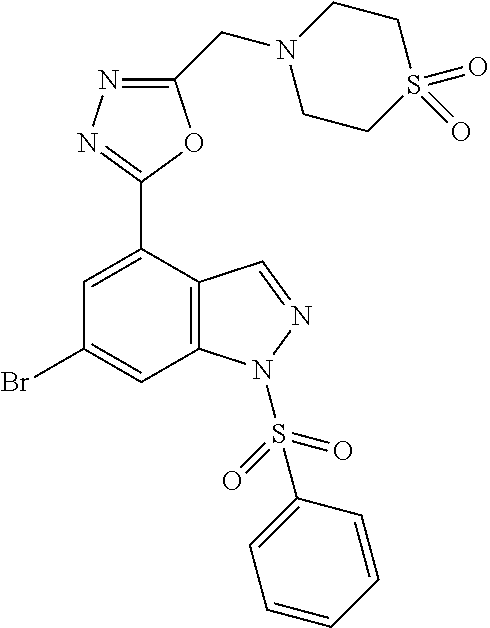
C1CN(CC2=NN=C(C3=CC(Br)=CC4=C3C=NN4S(C3=CC=CC=C3)(=O)=O)O2)CCS1(=O)=O
